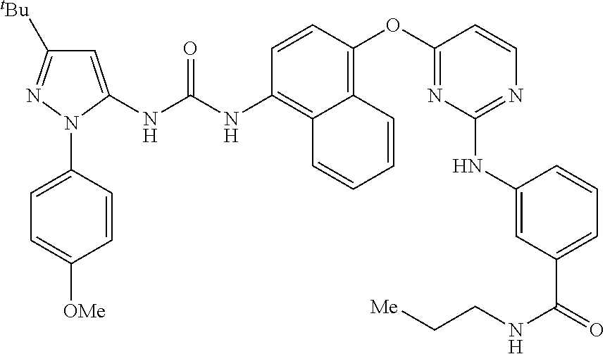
C1=CC(OC2=NC(NC3=CC(C(=O)NCC[Me])=CC=C3)=NC=C2)=C2C(=C1NC(NC1=CC([tBu])=NN1C1=CC=C([OMe])C=C1)=O)C=CC=C2
